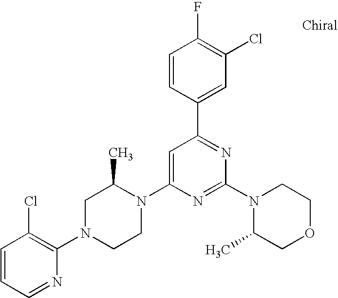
C1=CC=NC(N2CCN(C3=CC(C4=CC(Cl)=C(F)C=C4)=NC(N4C(C)COCC4)=N3)C(C)C2)=C1Cl
